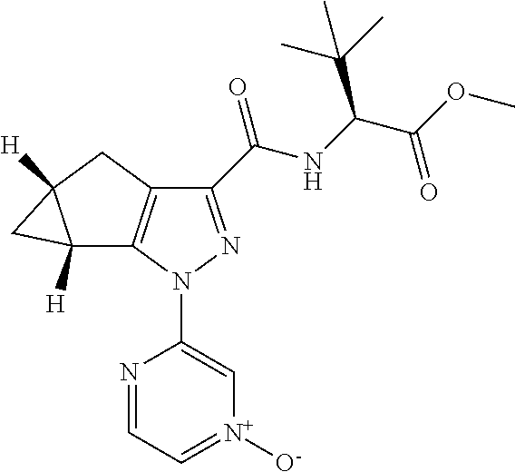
N1=CC=[N+]([O-])C=C1N1N=C(C(NC(C(=O)OC)C(C)(C)C)=O)C2=C1C1([H])C([H])(C1)C2
